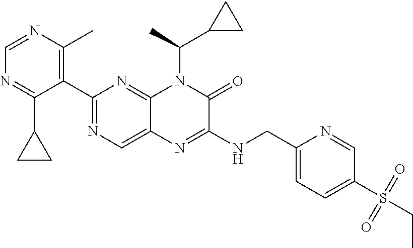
C1=NC(C)=C(C2=NC=C3C(=N2)N(C(C)C2CC2)C(=O)C(NCC2=CC=C(S(=O)(=O)CC)C=N2)=N3)C(C2CC2)=N1
